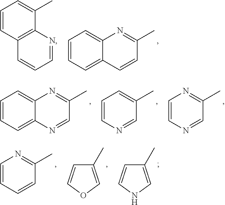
C1=CC=C2C(=C1)N=C(C)C=C2.C1=CC2=C(C(C)=C1)N=CC=C2.C1=CC=C2C(=C1)N=C(C)C=N2.C1=CC=C(C)C=N1.C1=CN=C(C)C=N1.C1=CN=C(C)C=C1.C1(C)=COC=C1.C1(C)=CNC=C1
